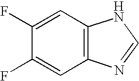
C1=C(F)C(F)=CC2=C1NC=N2
